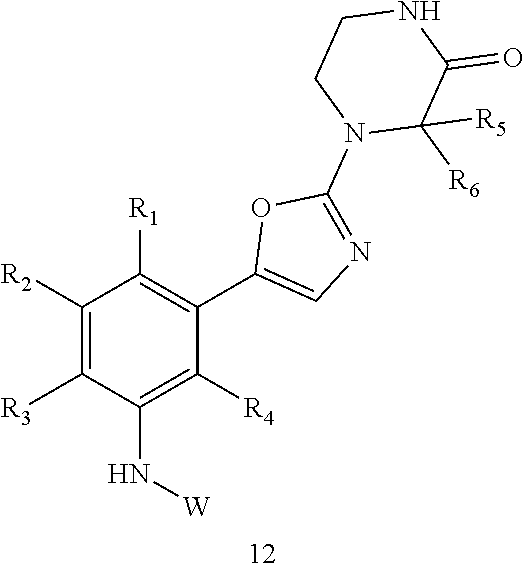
C1([R2])=C([R3])C(N[W])=C([R4])C(C2=CN=C(N3C([R6])([R5])C(=O)NCC3)O2)=C1[R1]
